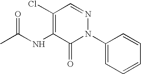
C1(N2N=CC(Cl)=C(NC(C)=O)C2=O)=CC=CC=C1
